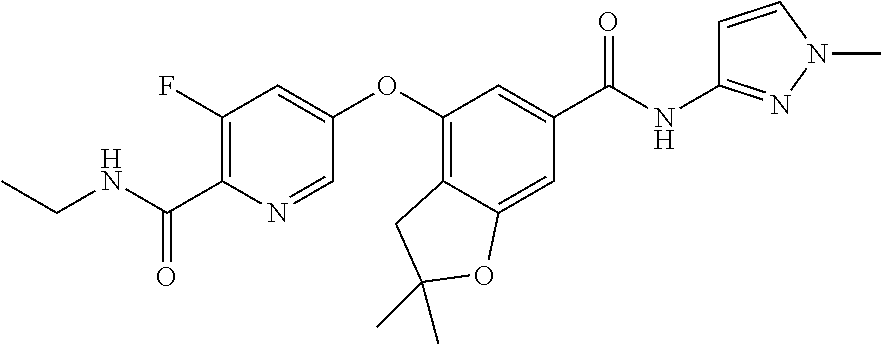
C1(F)=C(C(=O)NCC)N=CC(OC2=C3C(=CC(C(NC4=NN(C)C=C4)=O)=C2)OC(C)(C)C3)=C1
